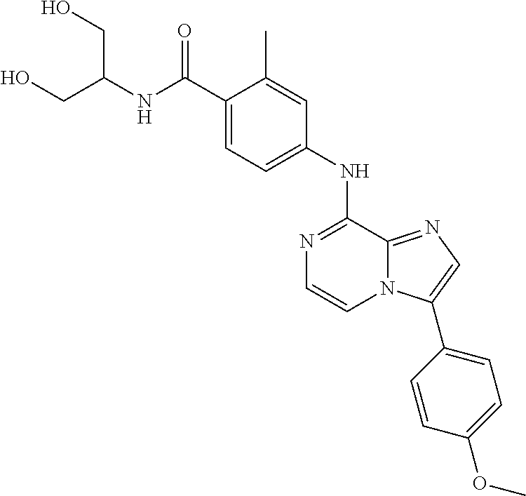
C1(C(NC(CO)CO)=O)=CC=C(NC2=NC=CN3C2=NC=C3C2=CC=C(OC)C=C2)C=C1C
